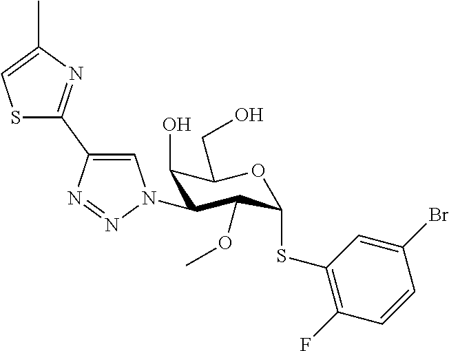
C1(O)C(N2C=C(C3=NC(C)=CS3)N=N2)C(OC)C(SC2=C(F)C=CC(Br)=C2)OC1CO
